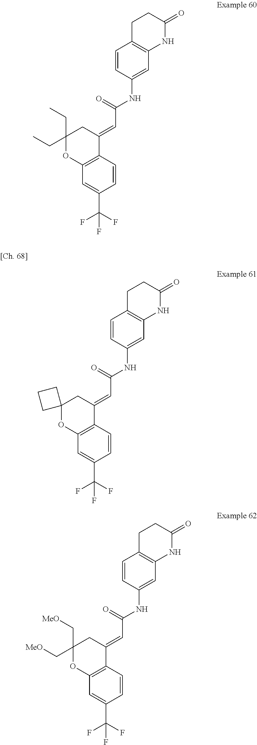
C12=C(C=CC(C(F)(F)F)=C1)C(=CC(NC1=CC3=C(C=C1)CCC(=O)N3)=O)CC(CC)(CC)O2.C12=C(C=CC(C(F)(F)F)=C1)C(=CC(NC1=CC3=C(C=C1)CCC(=O)N3)=O)CC1(O2)CCC1.C12=C(C=CC(C(F)(F)F)=C1)C(=CC(NC1=CC3=C(C=C1)CCC(=O)N3)=O)CC(C[MeO])(C[MeO])O2
